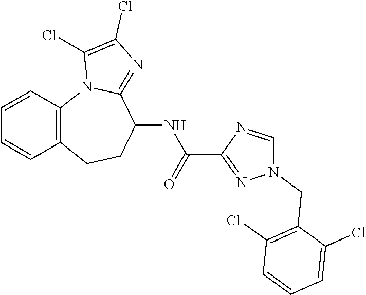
C12=C(CCC(NC(=O)C3=NN(CC4=C(Cl)C=CC=C4Cl)C=N3)C3=NC(Cl)=C(Cl)N13)C=CC=C2
